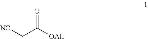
C(C[NC])(=O)[OAlI]
